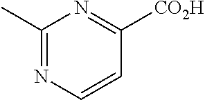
C1(C)=NC=CC([CO2H])=N1
